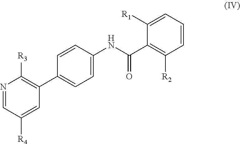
N1=CC([R4])=CC(C2=CC=C(NC(=O)C3=C([R2])C=CC=C3[R1])C=C2)=C1[R3]
